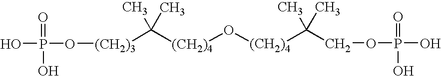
O(P(O)(=O)O)[(CH2)3]C([(CH2)4]O[(CH2)4]C(C)(C)COP(O)(=O)O)(C)C
